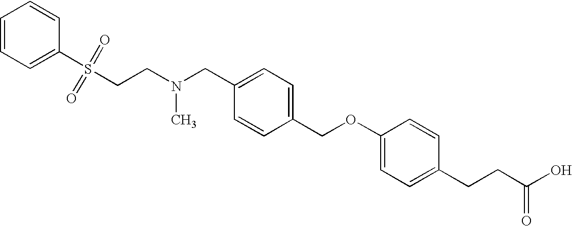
C1=CC=C(S(CCN(CC2=CC=C(COC3=CC=C(CCC(O)=O)C=C3)C=C2)C)(=O)=O)C=C1
